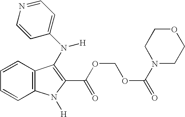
C1=CC2=C(C=C1)C(N(C1=CC=NC=C1)[H])=C(C(OCOC(N1CCOCC1)=O)=O)N2[H]
